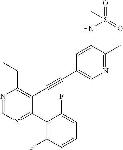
N1=CN=C(C2=C(F)C=CC=C2F)C(C#CC2=CN=C(C)C(NS(=O)(=O)C)=C2)=C1CC
